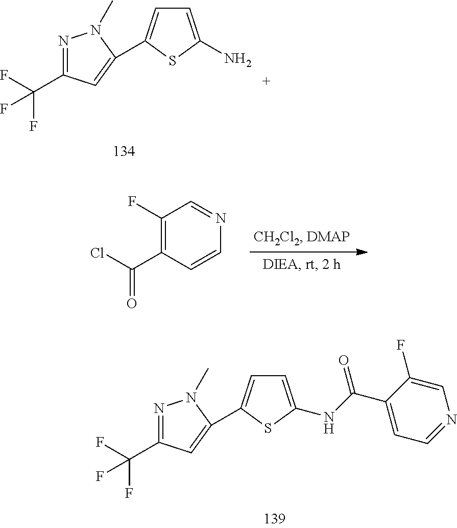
N1=C(C(F)(F)F)C=C(C2=CC=C(N)S2)N1C.C1(F)=C(C(Cl)=O)C=CN=C1.N1=C(C(F)(F)F)C=C(C2=CC=C(NC(C3=CC=NC=C3F)=O)S2)N1C
